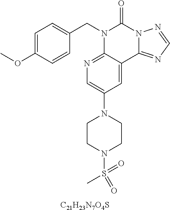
C1=C(OC)C=CC(CN2C3=NC=C(N4CCN(S(C)(=O)=O)CC4)C=C3C3=NC=NN3C2=O)=C1.[C21H23N7O4S]
